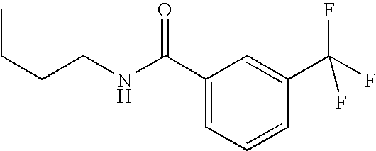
CCCCNC(C1=CC=CC(C(F)(F)F)=C1)=O
